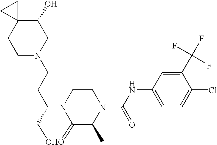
C1(O)C2(CCN(CCC3N4C(=[OHO]C3)C(C)N(C(NC3=CC=C(Cl)C(C(F)(F)F)=C3)=O)CC4)C1)CC2
